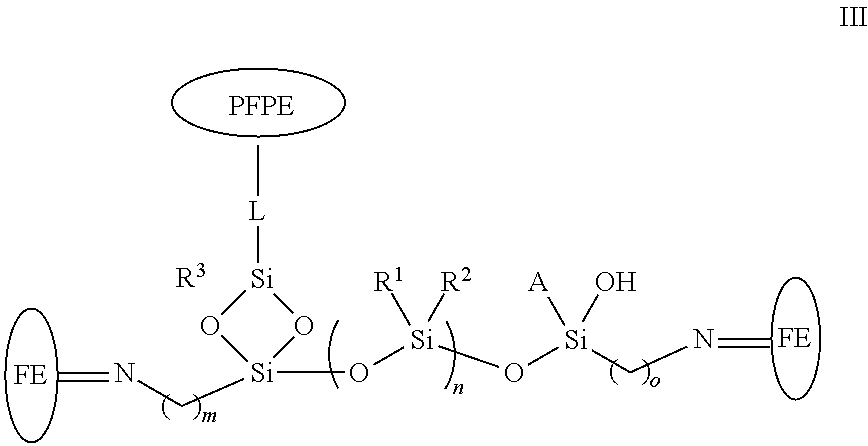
C[L][Si]1O[Si](O[Si](O[Si](CN=C)(O)[A])([R1])[R2])(CN=C)O1.[R3]
